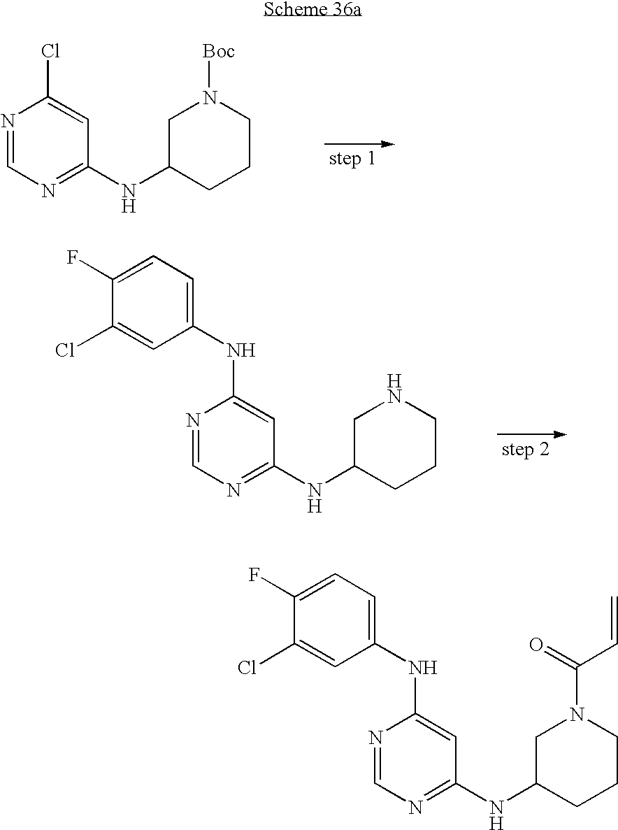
ClC1=CC(NC2CCCN([Boc])C2)=NC=N1.N(C1=CC(NC2CCCNC2)=NC=N1)C1=CC=C(F)C(Cl)=C1.N(C1=CC(NC2CCCN(C(C=C)=O)C2)=NC=N1)C1=CC=C(F)C(Cl)=C1
